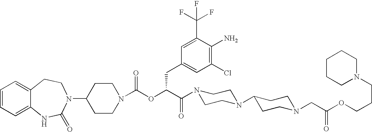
C1=CC=C2C(=C1)CCN(C1CCN(C(OC(C(N3CCN(C4CCN(CC(OCCCN5CCCCC5)=O)CC4)CC3)=O)CC3=CC(Cl)=C(N)C(C(F)(F)F)=C3)=O)CC1)C(=O)N2
